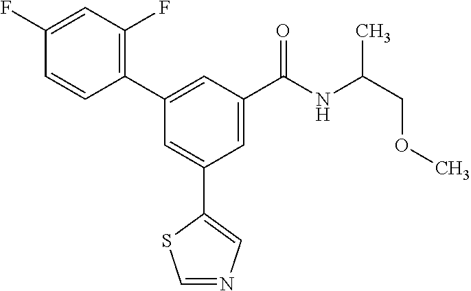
C1=NC=C(C2=CC(C3=C(F)C=C(F)C=C3)=CC(C(NC(COC)C)=O)=C2)S1
